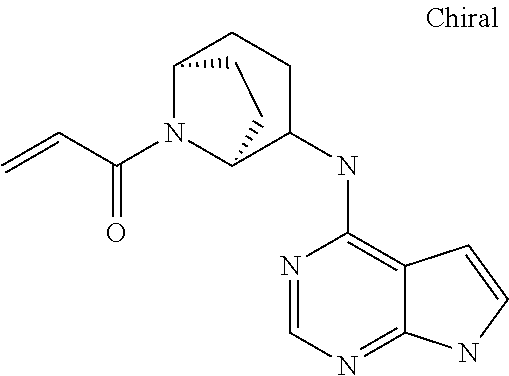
N1=CN=C2C(=C1NC1CCC3N(C(C=C)=O)C1CC3)C=CN2
